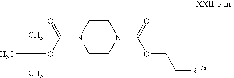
C1CN(C(OCC[R10a])=O)CCN1C(OC(C)(C)C)=O
